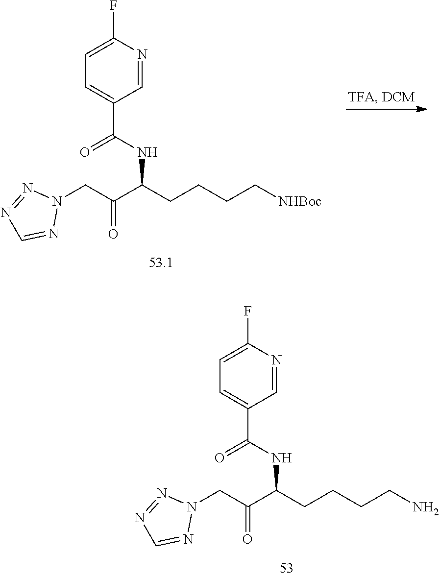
C1=C(F)N=CC(C(NC(CCCC[NHBoc])C(CN2N=NC=N2)=O)=O)=C1.C1=C(F)N=CC(C(NC(CCCCN)C(CN2N=NC=N2)=O)=O)=C1
